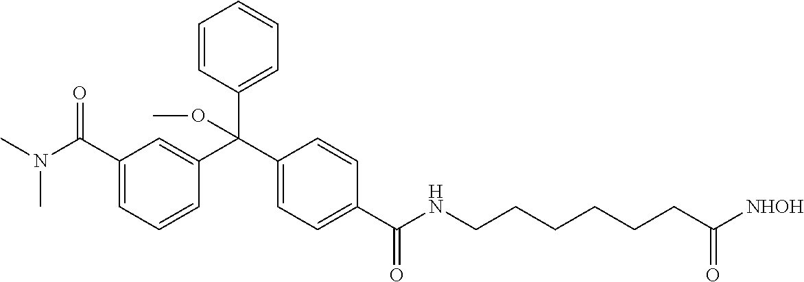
C1=C(C(N(C)C)=O)C=C(C(C2=CC=C(C(NCCCCCCC([NHOH])=O)=O)C=C2)(C2=CC=CC=C2)OC)C=C1
